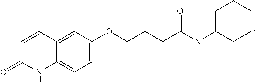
C1=C(OCCCC(N(C2CCCCC2)C)=O)C=C2C(=C1)NC(=O)C=C2
